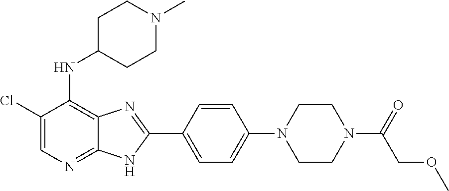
C1(Cl)=CN=C2C(=C1NC1CCN(C)CC1)N=C(C1=CC=C(N3CCN(C(COC)=O)CC3)C=C1)N2
